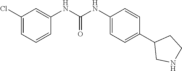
C1(Cl)=CC=CC(NC(NC2=CC=C(C3CNCC3)C=C2)=O)=C1
